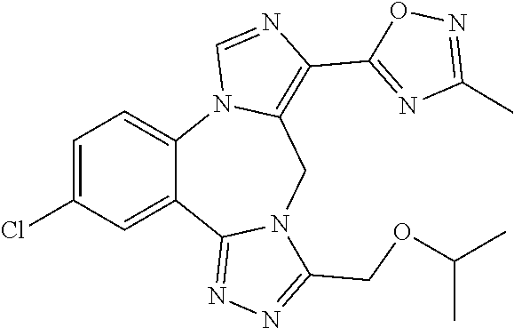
C1=C(Cl)C=C2C(=C1)N1C(=C(C3=NC(C)=NO3)N=C1)CN1C2=NN=C1COC(C)C
